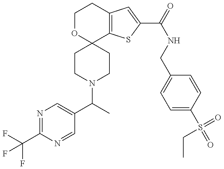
N1=C(C(F)(F)F)N=CC(C(C)N2CCC3(CC2)C2=C(CCO3)C=C(C(=O)NCC3=CC=C(S(=O)(=O)CC)C=C3)S2)=C1
